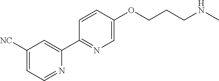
C1([NC])=CC=NC(C2=NC=C(OCCCNC)C=C2)=C1
